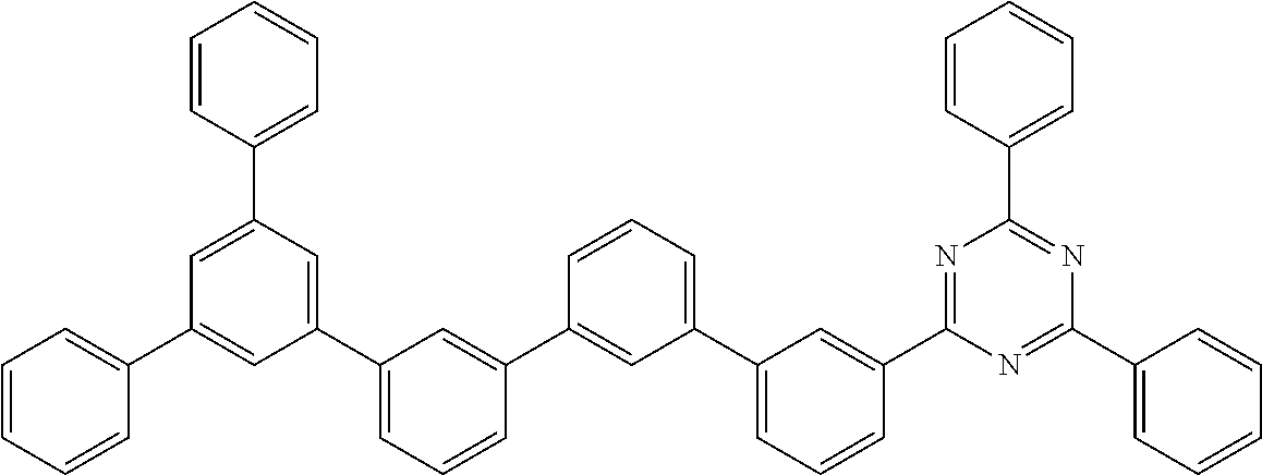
C1=C(C2=CC=CC=C2)C=C(C2=CC=CC(C3=CC(C4=CC=CC(C5=NC(C6=CC=CC=C6)=NC(C6=CC=CC=C6)=N5)=C4)=CC=C3)=C2)C=C1C1=CC=CC=C1
